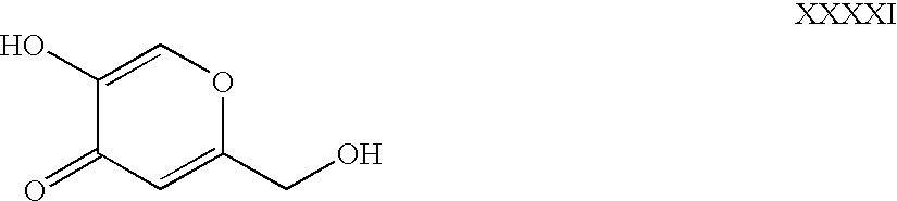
C1(O)=COC(CO)=CC1=O
